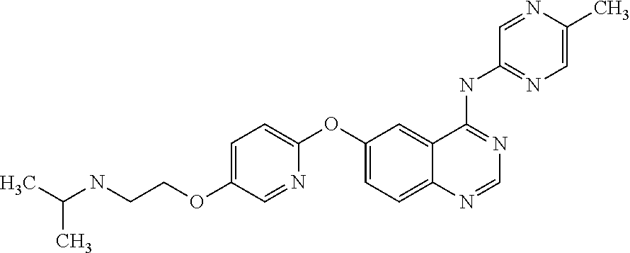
C1(OCCNC(C)C)=CC=C(OC2=CC=C3C(=C2)C(NC2=NC=C(C)N=C2)=NC=N3)N=C1
